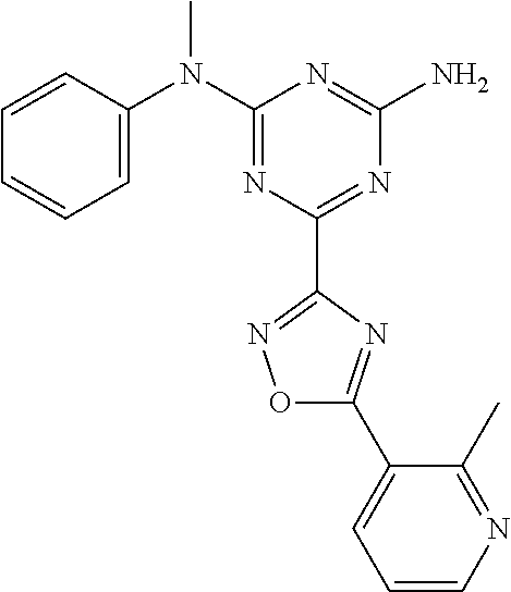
C1=CC(N(C2=NC(C3=NOC(C4=CC=CN=C4C)=N3)=NC(N)=N2)C)=CC=C1
